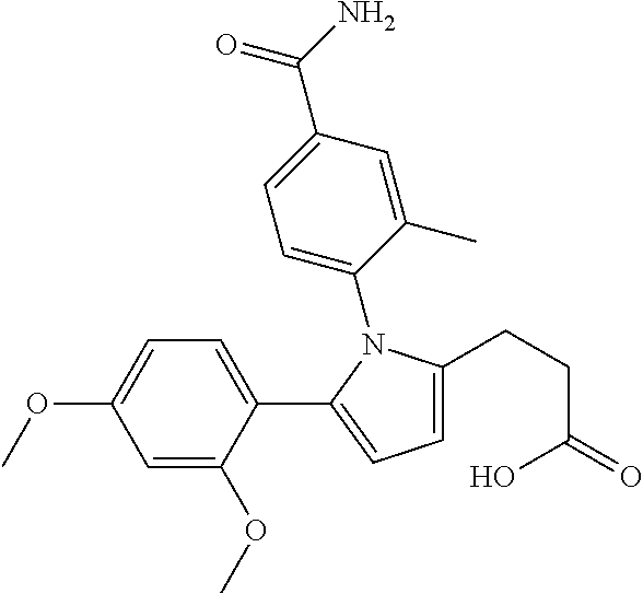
C1=C(C(=O)N)C=C(C)C(N2C(CCC(O)=O)=CC=C2C2=CC=C(OC)C=C2OC)=C1
